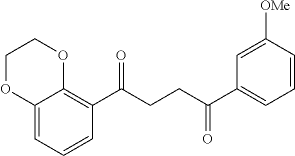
C12=CC=CC(C(CCC(C3=CC=CC([OMe])=C3)=O)=O)=C1OCCO2
